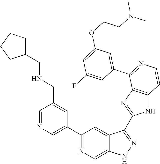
C1(C2=CN=CC(CNCC3CCCC3)=C2)=NC=C2C(=C1)C(C1=NC3=C(N1)C=CN=C3C1=CC(OCCN(C)C)=CC(F)=C1)=NN2
